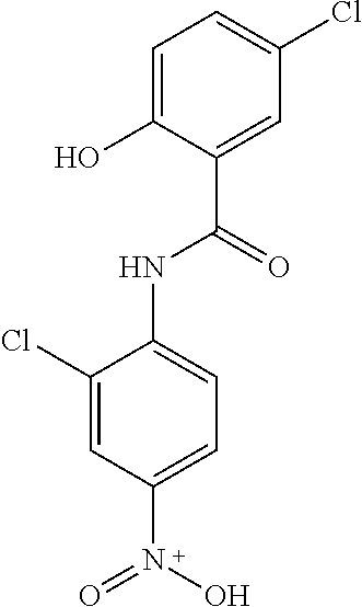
C1=C(Cl)C(NC(C2=CC(Cl)=CC=C2O)=O)=CC=C1N(O)=O
